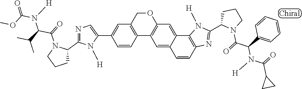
C1=CC2=C(C=C1C1=CN=C(C3N(C(=O)C(C(C)C)N(C(=O)OC)[H])CCC3)N1[H])COC1=C2C=C2C(=C1)C1=C(C=C2)N=C(C2N(C(=O)C(C3=CC=CC=C3)N(C(C3CC3)=O)[H])CCC2)N1[H]
